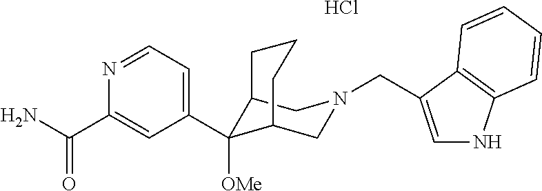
Cl.C1(C(N)=O)=CC(C2([OMe])C3CN(CC4=CNC5=C4C=CC=C5)CC2CCC3)=CC=N1
